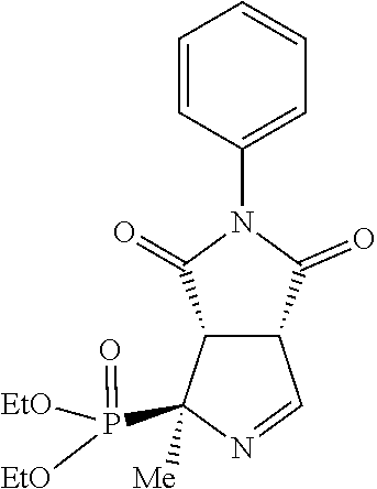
C1=CC(N2C(=O)C3C=NC(P(=O)([EtO])[EtO])([Me])C3C2=O)=CC=C1
